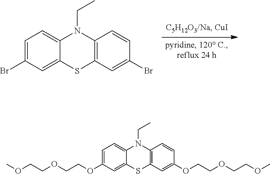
C1=C(Br)C=C2C(=C1)N(CC)C1=C(S2)C=C(Br)C=C1.O(CCOCCOC1=CC=C2C(=C1)SC1=C(N2CC)C=CC(OCCOCCOC)=C1)C
